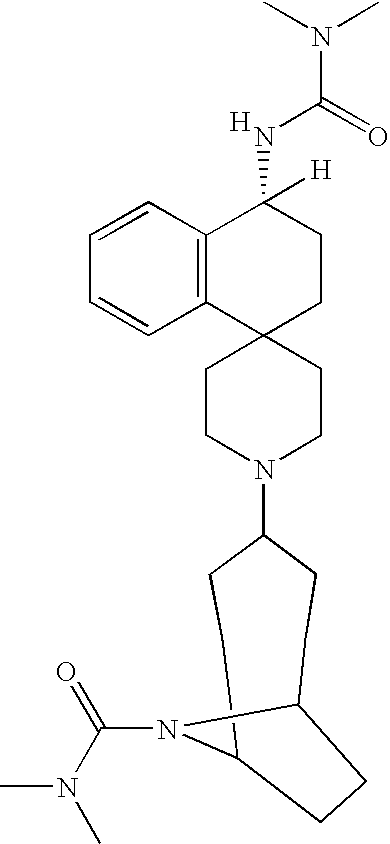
C1CN(C2CCC3N(C(N(C)C)=O)C(CC2)CC3)CCC12CCC(NC(N(C)C)=O)([H])C1=C2C=CC=C1.[H]
